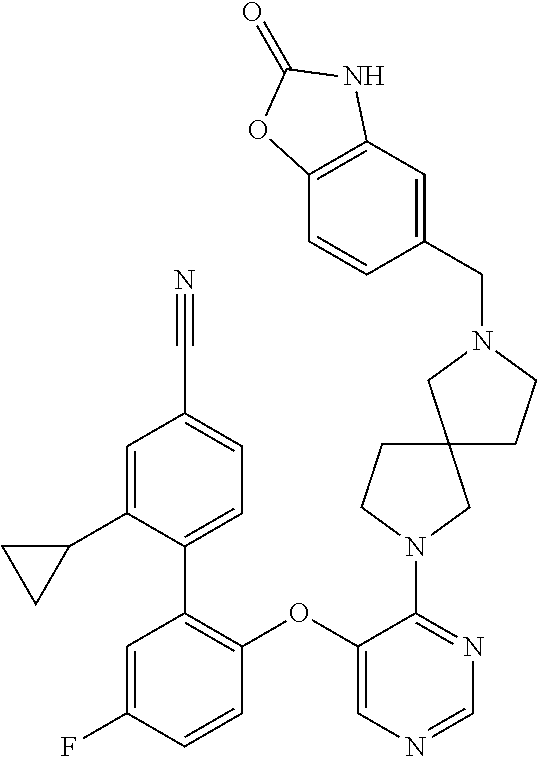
C1(OC2=C(C3=CC=C(C#N)C=C3C3CC3)C=C(F)C=C2)=CN=CN=C1N1CCC2(CCN(CC3=CC4=C(C=C3)OC(=O)N4)C2)C1
